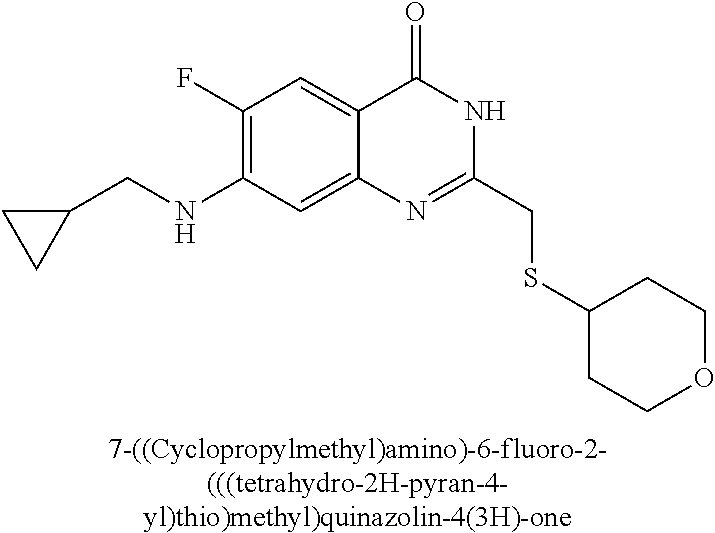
[7-((Cyclopropylmethyl)amino)-6-fluoro-2-(((tetrahydro-2H-pyran-4-yl)thio)methyl)quinazolin-4(3H)-one].C1(NCC2CC2)=C(F)C=C2C(=C1)N=C(CSC1CCOCC1)NC2=O
